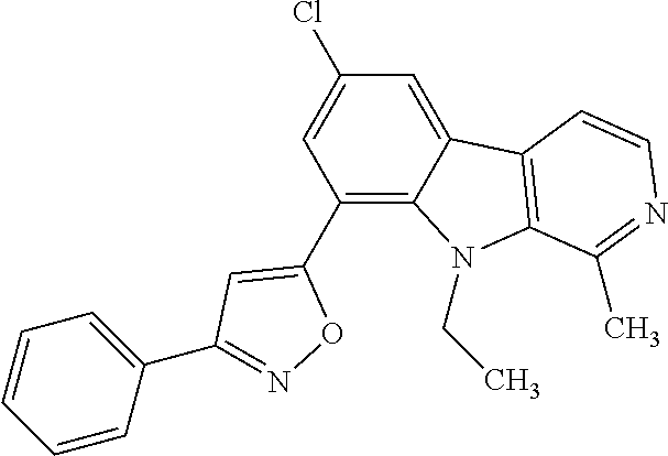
C1(C2=CC(C3=CC=CC=C3)=NO2)=C2C(=CC(Cl)=C1)C1=C(N2CC)C(C)=NC=C1
